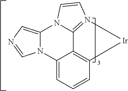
N12C(=CN=C1)N1C3=N(C=C1)[Ir]C1=C3C2=CC=C1
